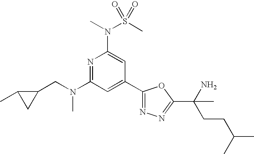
N1=C(N(CC2C(C)C2)C)C=C(C2=NN=C(C(N)(CCC(C)C)C)O2)C=C1N(S(C)(=O)=O)C
